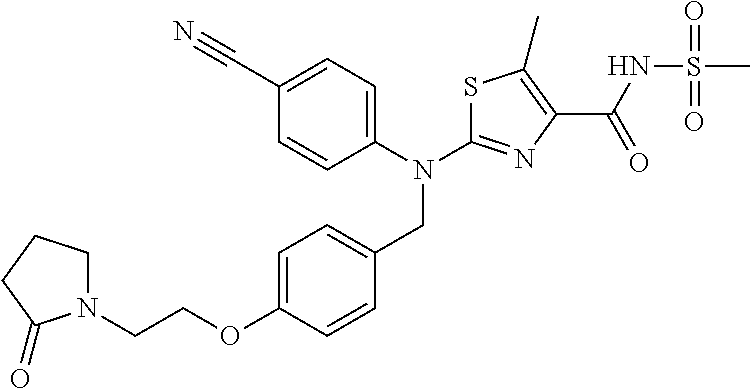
N(C1=NC(C(NS(C)(=O)=O)=O)=C(C)S1)(CC1=CC=C(OCCN2CCCC2=O)C=C1)C1=CC=C(C#N)C=C1
